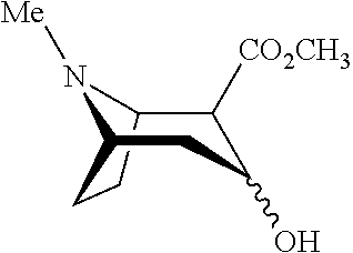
C12C([CO2CH3])C(O)CC(N1[Me])CC2
